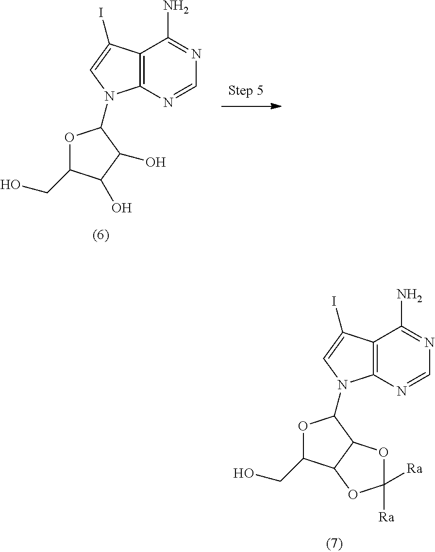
C12=C(N=CN=C1N)N(C1OC(CO)C3C1OC([Ra])([Ra])O3)C=C2I.C12=C(N=CN=C1N)N(C1OC(CO)C(O)C1O)C=C2I
